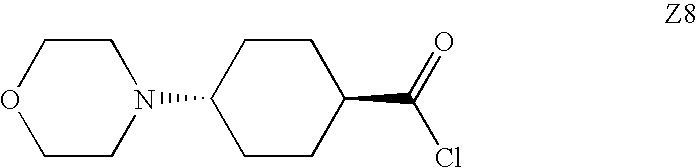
C1CC(N2CCOCC2)CCC1C(Cl)=O
